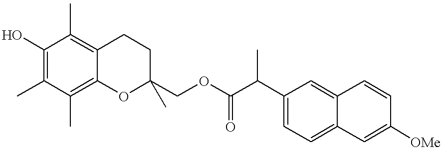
C1(O)=C(C)C(C)=C2C(=C1C)CCC(COC(C(C1=CC=C3C(=C1)C=CC([OMe])=C3)C)=O)(C)O2
